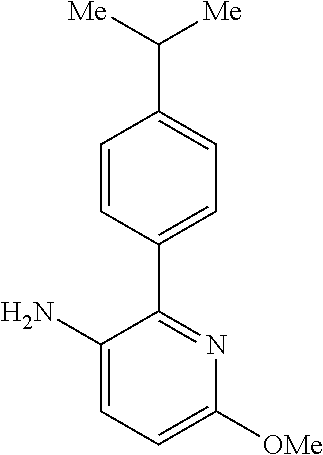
C1=CC(C2=NC([OMe])=CC=C2N)=CC=C1C([Me])[Me]
